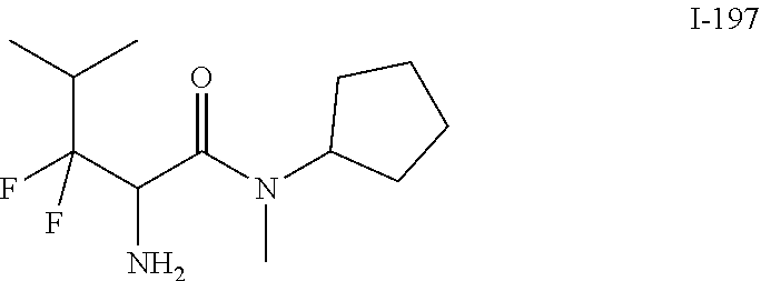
FC(C(C(N(C1CCCC1)C)=O)N)(F)C(C)C
